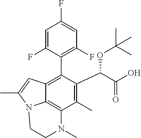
C1=C(F)C(C2=C3C4=C(C(C)=C2C(C(=O)O)OC(C)(C)C)N(C)CCN4C(C)=C3)=C(F)C=C1F
